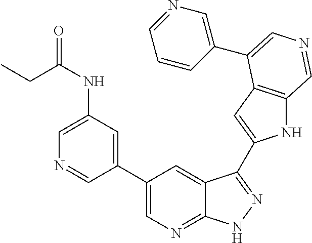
C1(C2=CN=C3C(=C2)C(C2=CC4=C(N2)C=NC=C4C2=CN=CC=C2)=NN3)=CC(NC(=O)CC)=CN=C1
